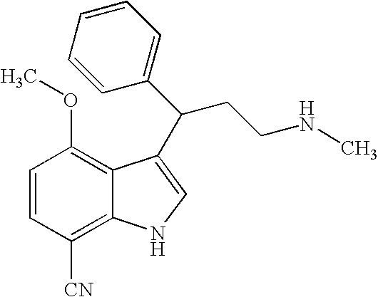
C1=CC([CN])=C2C(=C1OC)C(C(CCNC)C1=CC=CC=C1)=CN2
